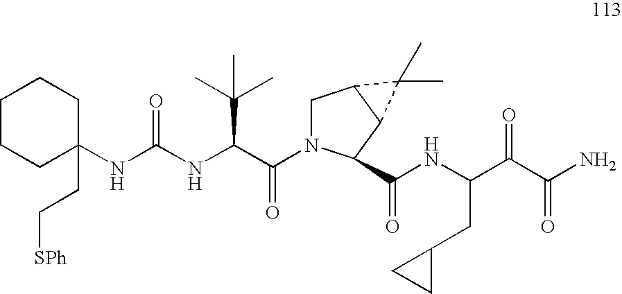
C1N(C(C(NC(NC2(CC[SPh])CCCCC2)=O)C(C)(C)C)=O)C(C(NC(C(C(N)=O)=O)CC2CC2)=O)C2C1C2(C)C
